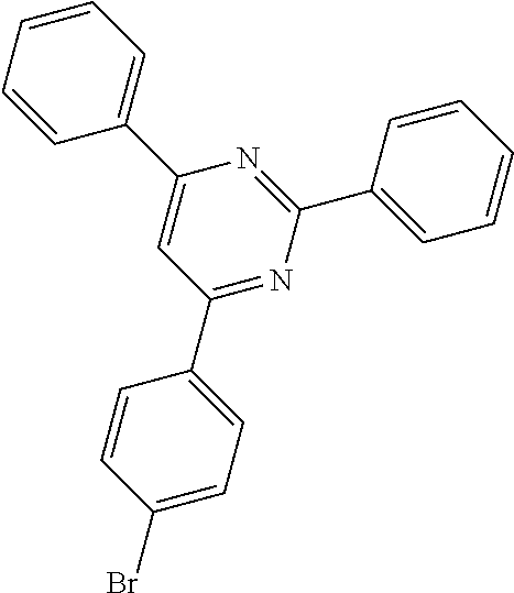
C1(C2=CC=C(Br)C=C2)=NC(C2=CC=CC=C2)=NC(C2=CC=CC=C2)=C1
